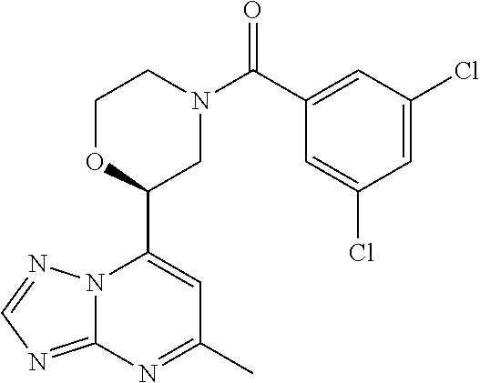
N12C(=NC=N1)N=C(C)C=C2C1CN(C(=O)C2=CC(Cl)=CC(Cl)=C2)CCO1
